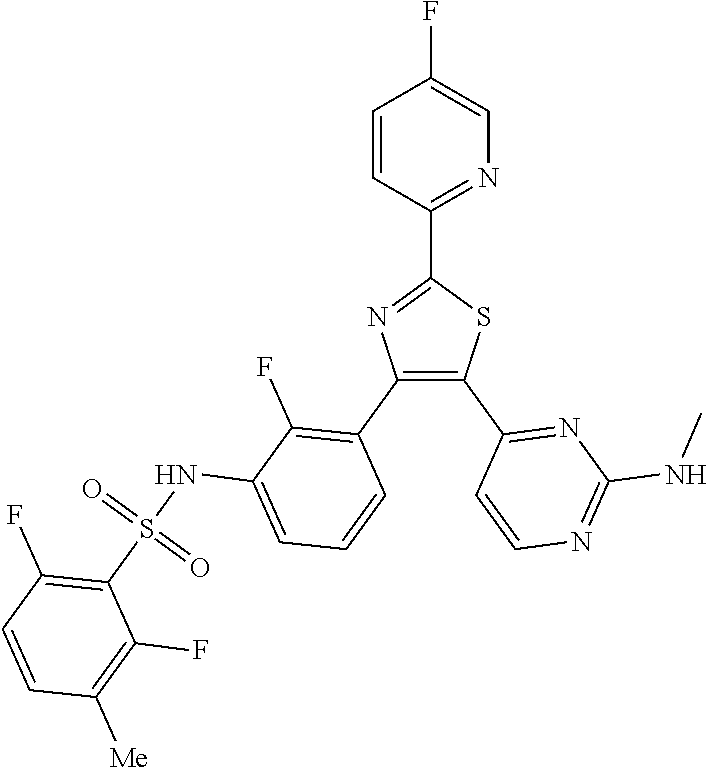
N1=C(C2=NC(C3=C(F)C(NS(C4=C(F)C=CC([Me])=C4F)(=O)=O)=CC=C3)=C(C3=NC(NC)=NC=C3)S2)C=CC(F)=C1
